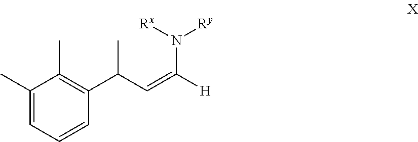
C1(C)=CC=CC(C(C)C=C(N([Rx])[Ry])[H])=C1C
